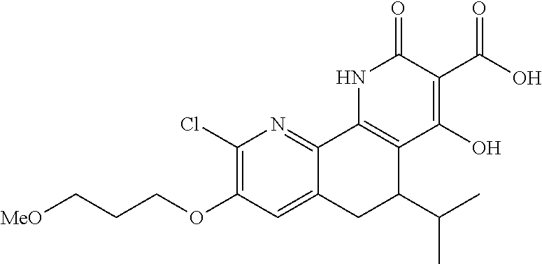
C1(Cl)=C(OCCC[MeO])C=C2C(=N1)C1=C(C(C(C)C)C2)C(O)=C(C(O)=O)C(=O)N1
